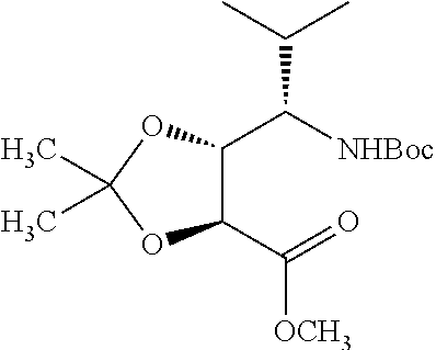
C1(C(=O)[OCH3])C(C([NHBoc])C(C)C)OC(C)(C)O1
